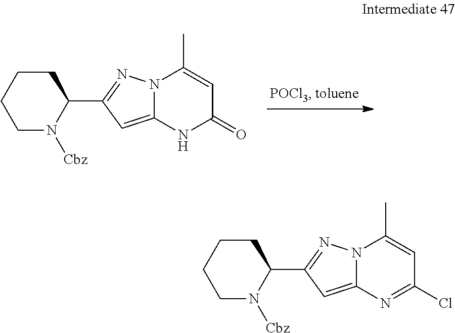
C1N([Cbz])C(C2=NN3C(=C2)NC(=O)C=C3C)CCC1.C1N([Cbz])C(C2=NN3C(=C2)N=C(Cl)C=C3C)CCC1
